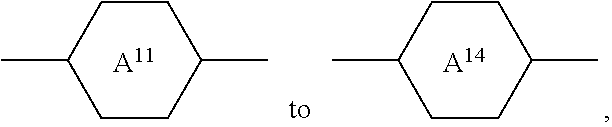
C1C(C)CCC(C)C1.[A11].C1C(C)CCC(C)C1.[A14]
